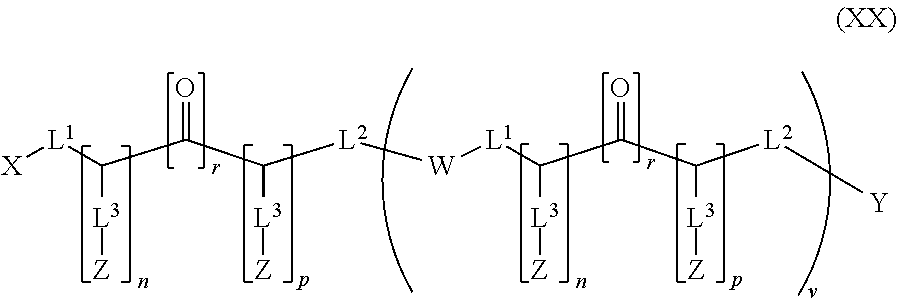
[X][L1]C(C(C([L2][W][L1]C(C(C([L2][Y])[L3][Z])=O)[L3][Z])[L3][Z])=O)[L3][Z]
